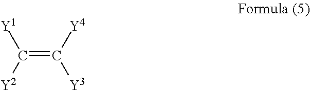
C(=C([Y4])[Y3])([Y1])[Y2]
